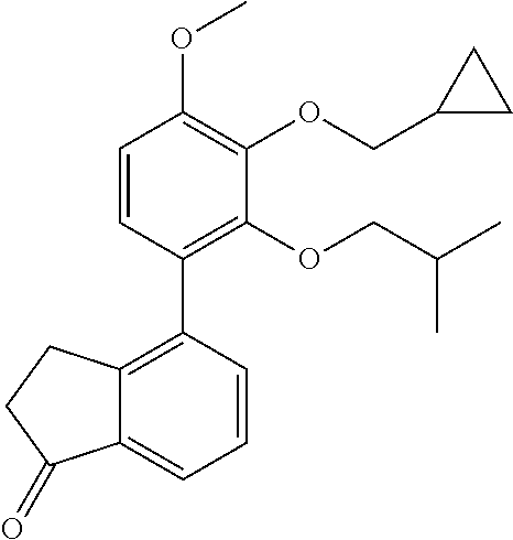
C1=CC(C2=C3C(=CC=C2)C(=O)CC3)=C(OCC(C)C)C(OCC2CC2)=C1OC
